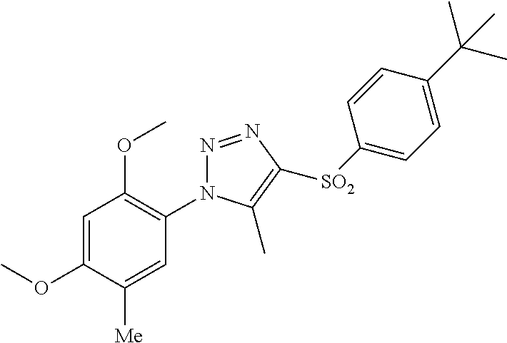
N1=NC([SO2]C2=CC=C(C(C)(C)C)C=C2)=C(C)N1C1=C(OC)C=C(OC)C([Me])=C1
